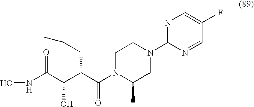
N(C(C(C(C(N1C(C)CN(C2=NC=C(F)C=N2)CC1)=O)CC(C)C)O)=O)O
